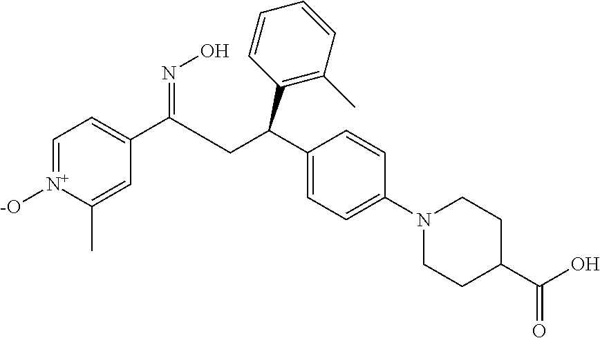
C1(C(CC(C2=CC=C(N3CCC(C(O)=O)CC3)C=C2)C2=C(C)C=CC=C2)=NO)=CC=[N+]([-O])C(C)=C1
